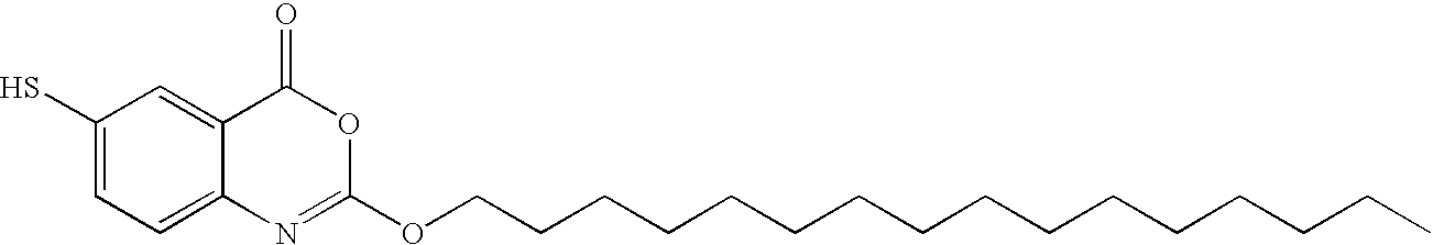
C1(S)=CC=C2C(=C1)C(=O)OC(OCCCCCCCCCCCCCCCC)=N2
